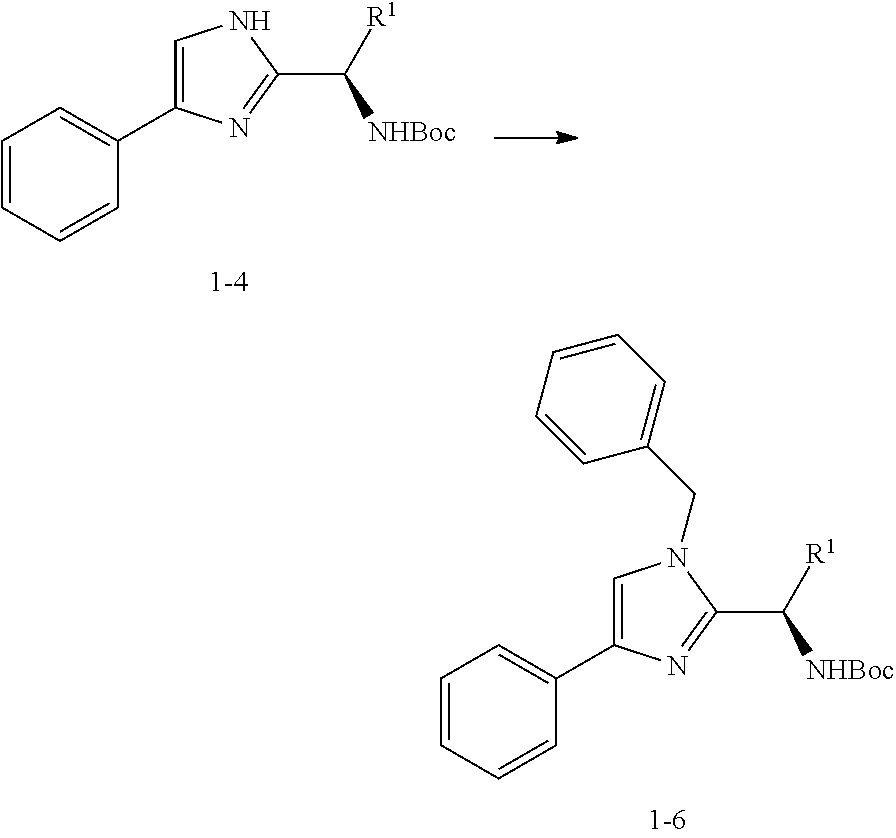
C1=CC=CC(C2=CN(CC3=CC=CC=C3)C(C([NHBoc])[R1])=N2)=C1.C1=CC=CC(C2=CNC(C([NHBoc])[R1])=N2)=C1
